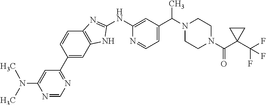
C1(C2=NC=NC(N(C)C)=C2)=CC2=C(C=C1)N=C(NC1=CC(C(C)N3CCN(C(=O)C4(C(F)(F)F)CC4)CC3)=CC=N1)N2
